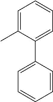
C1=C(C)C(C2=CC=CC=C2)=CC=C1
